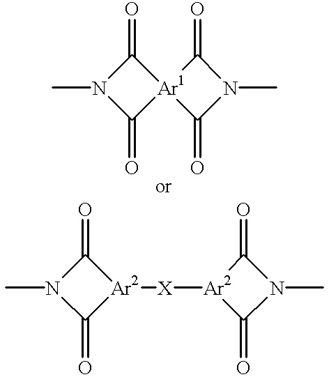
C1(=O)N(C)C(=O)[Ar1]12C(=O)N(C)C2=O.C1(=O)N(C)C(=O)[Ar2]1[X][Ar2]1C(=O)N(C)C1=O
